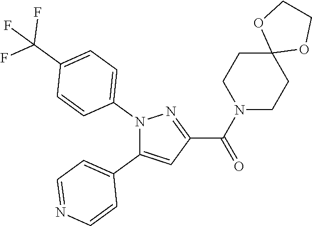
N1(C2=CC=C(C(F)(F)F)C=C2)C(C2=CC=NC=C2)=CC(C(N2CCC3(CC2)OCCO3)=O)=N1
